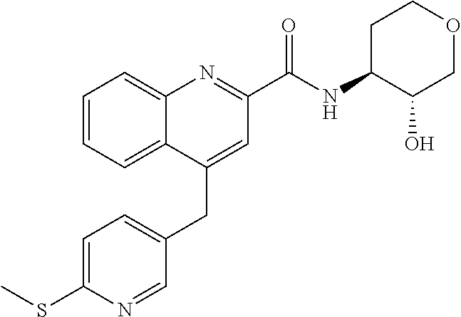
C1=C(SC)N=CC(CC2=CC(C(NC3C(O)COCC3)=O)=NC3=CC=CC=C23)=C1
